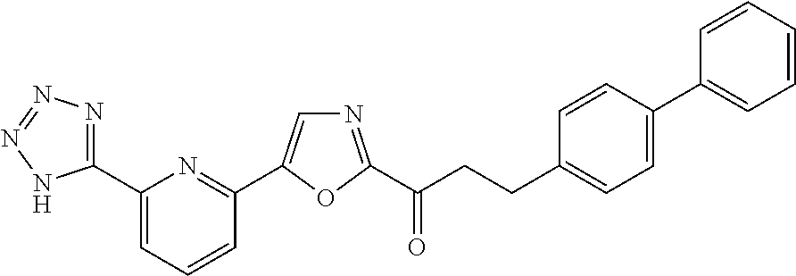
C1(C2=NN=NN2)=CC=CC(C2=CN=C(C(CCC3=CC=C(C4=CC=CC=C4)C=C3)=O)O2)=N1
